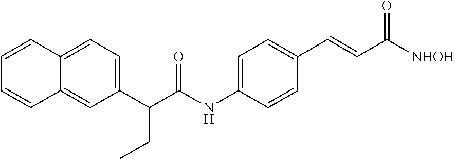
C1(C(C(NC2=CC=C(C=CC([NHOH])=O)C=C2)=O)CC)=CC=C2C(=C1)C=CC=C2
